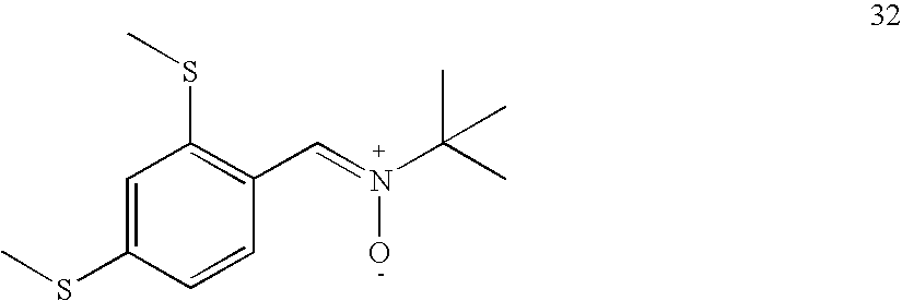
C1=C(SC)C=CC(C=N(C(C)(C)C)O)=C1SC
